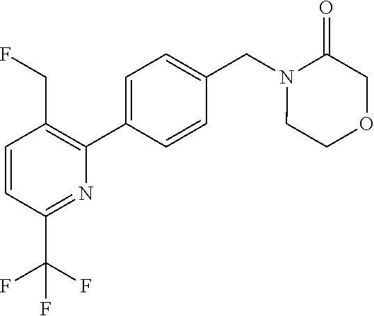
C1=CC(C(F)(F)F)=NC(C2=CC=C(CN3CCOCC3=O)C=C2)=C1CF
